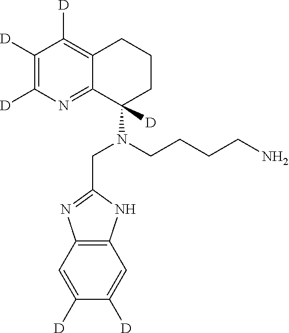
C12=C(C=C([D])C([D])=C1)N=C(CN(C1([D])CCCC3=C([D])C([D])=C([D])N=C13)CCCCN)N2
